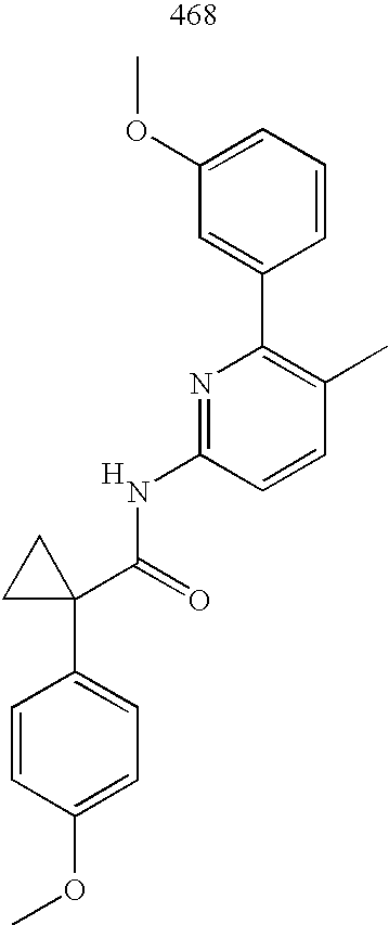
C1=CC(OC)=CC=C1C1(C(=O)NC2=NC(C3=CC(OC)=CC=C3)=C(C)C=C2)CC1.[H]
